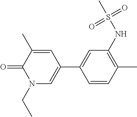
C1=CC(C)=C(NS(C)(=O)=O)C=C1C1=CN(CC)C(=O)C(C)=C1
